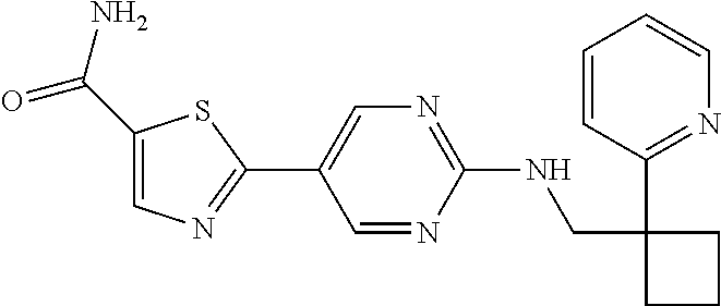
C1=CC(C2(CNC3=NC=C(C4=NC=C(C(=O)N)S4)C=N3)CCC2)=NC=C1
